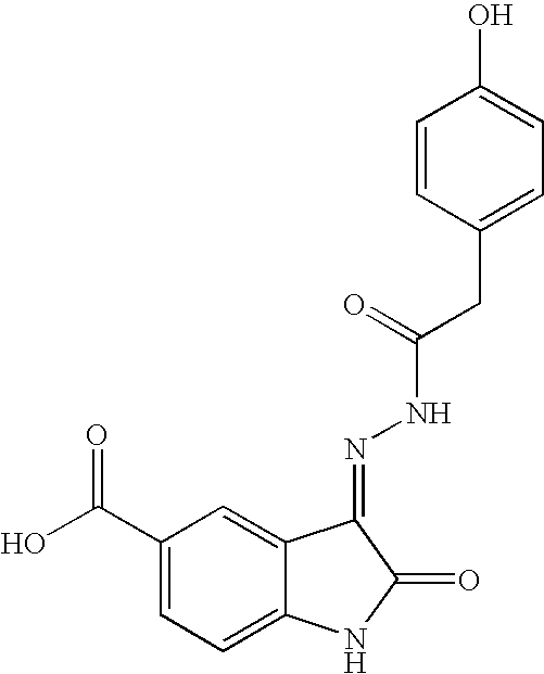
OC(C1=CC=C2C(=C1)C(=NNC(=O)CC1=CC=C(O)C=C1)C(=O)N2)=O
